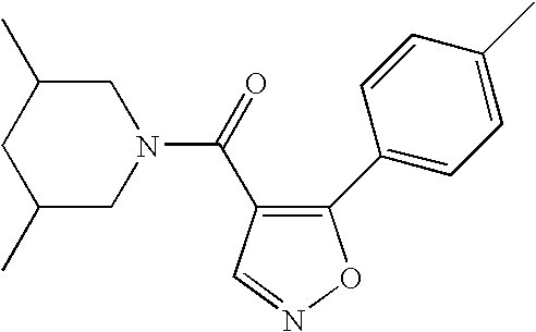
C1(C)CN(C(=O)C2=C(C3=CC=C(C)C=C3)ON=C2)CC(C)C1
